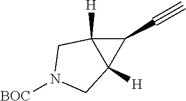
C1(C#C)C2([H])C1([H])CN([BOC])C2
